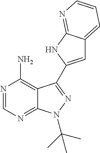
C12=C(N)N=CN=C1N(C(C)(C)C)N=C2C1=CC2=CC=CN=C2N1
